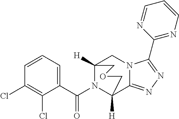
C1=CC=C(C(N2C3([H])C4=NN=C(C5=NC=CC=N5)N4CC2([H])COC3)=O)C(Cl)=C1Cl
